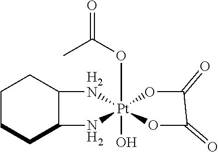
C1CCC2C(C1)[H2N][Pt]1(OC(C)=O)(O)(N2)OC(=O)C(=O)O1
